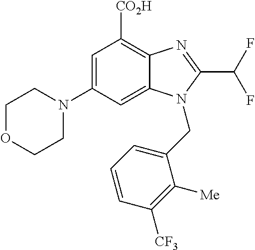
C1OCCN(C2=CC([CO2H])=C3C(=C2)N(CC2=CC=CC([CF3])=C2[Me])C(C(F)F)=N3)C1
